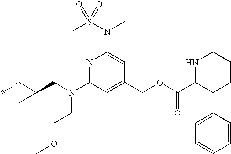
N1=C(N(CC2C(C)C2)CCOC)C=C(COC(C2C(C3=CC=CC=C3)CCCN2)=O)C=C1N(S(C)(=O)=O)C
